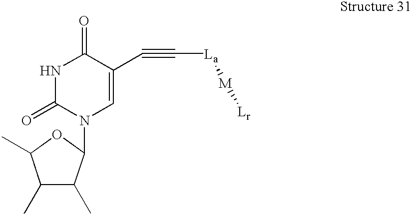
[La](C#CC1=CN(C2C(C)C(C)C(C)O2)C(=O)NC1=O)[M][Lr]
